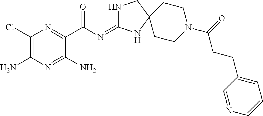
C1(Cl)=C(N)N=C(N)C(C(N=C2NCC3(N2)CCN(C(=O)CCC2=CC=CN=C2)CC3)=O)=N1
